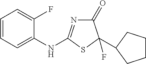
N(C1=NC(=O)C(C2CCCC2)(F)S1)C1=CC=CC=C1F
